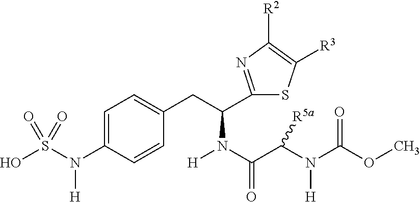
OS(N(C1=CC=C(CC(N([H])C(=O)C(N(C(OC)=O)[H])[R5a])C2=NC([R2])=C([R3])S2)C=C1)[H])(=O)=O
